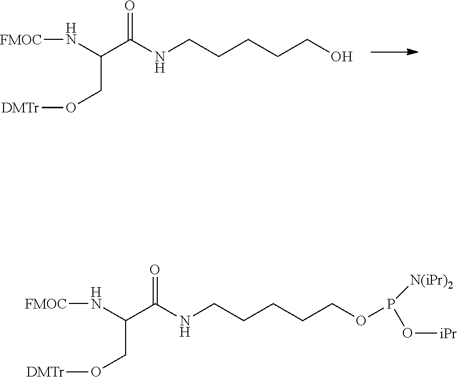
[FMOC]NC(C(NCCCCCO)=O)CO[DMTr].N(CCCCCOP(O[iPr])[N(iPr)2])C(=O)C(N[FMOC])CO[DMTr]
